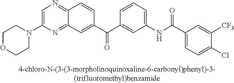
C1=C(N2CCOCC2)N=C2C(=N1)C=CC(C(C1=CC(NC(=O)C3=CC=C(Cl)C([CF3])=C3)=CC=C1)=O)=C2
